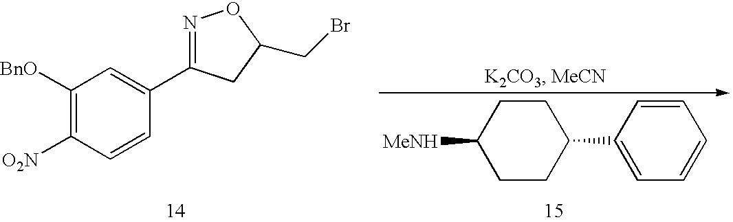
C1([BnO])=C([O2N])C=CC(C2=NOC(CBr)C2)=C1.C1CC(C2=CC=CC=C2)CCC1[MeNH]
